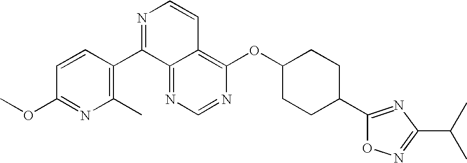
N1=CN=C2C(=C1OC1CCC(C3=NC(C(C)C)=NO3)CC1)C=CN=C2C1=C(C)N=C(OC)C=C1
